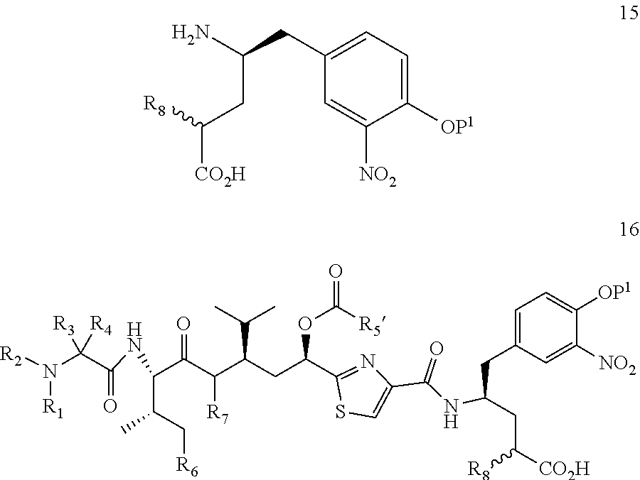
C1(CC(N)CC([CO2H])[R8])=CC=C([OP1])C([NO2])=C1.C1=C(CC(CC([CO2H])[R8])NC(C2=CSC(C(CC(C(C(C(C(C[R6])C)NC(C(N([R2])[R1])([R4])[R3])=O)=O)[R7])C(C)C)OC([R5])=O)=N2)=O)C=C([NO2])C([OP1])=C1
